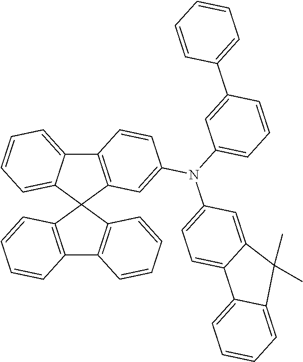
C12=C(C3(C4=C1C=CC=C4)C1=C(C4=CC=CC=C34)C=CC(N(C3=CC=C4C(=C3)C(C)(C)C3=CC=CC=C43)C3=CC=CC(C4=CC=CC=C4)=C3)=C1)C=CC=C2
